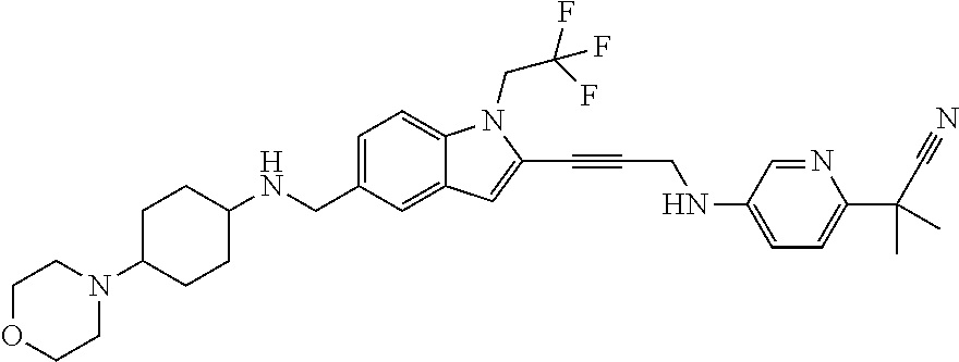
C1=C(CNC2CCC(N3CCOCC3)CC2)C=C2C(=C1)N(CC(F)(F)F)C(C#CCNC1=CC=C(C(C#N)(C)C)N=C1)=C2
